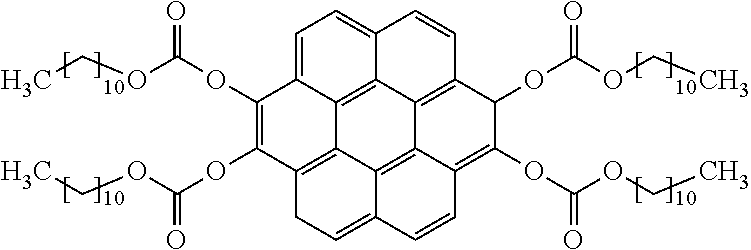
C1(OC(=O)OCC)=C(OC(=O)OCC)C2=C3C4=C5C6=C(C(OC(=O)OCC)C(OC(=O)OCC)=C7C6=C3C(=CC2)C=C7)C=CC5=CC=C14
